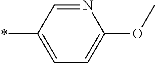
N1=CC(*)=CC=C1OC
